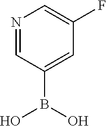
N1=CC(B(O)O)=CC(F)=C1
